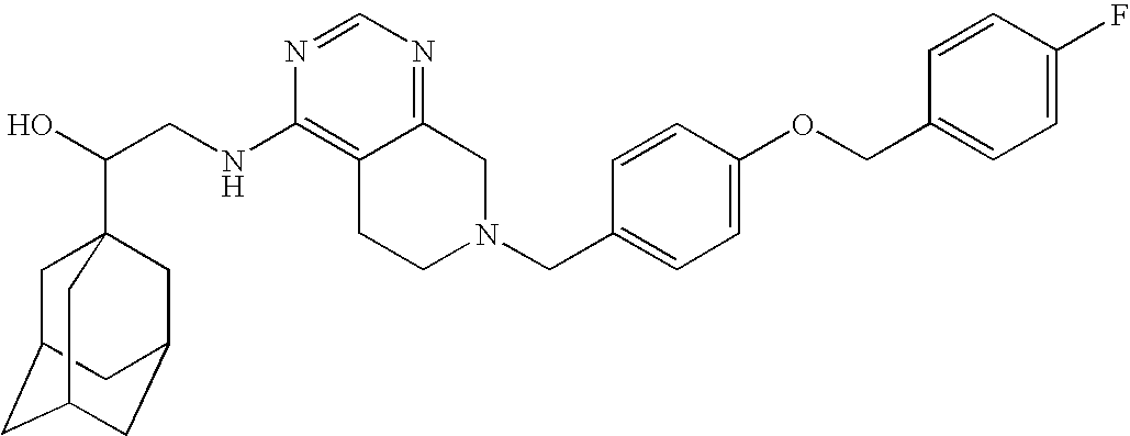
C(CNC1=C2C(=NC=N1)CN(CC1=CC=C(OCC3=CC=C(F)C=C3)C=C1)CC2)(O)C12CC3CC(CC(C1)C3)C2
